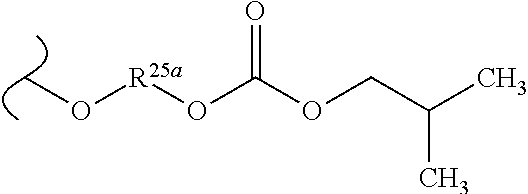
CO[R25a]OC(=O)OCC(C)C
